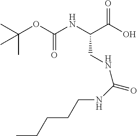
CC(OC(NC(C(O)=O)CNC(NCCCCC)=O)=O)(C)C
